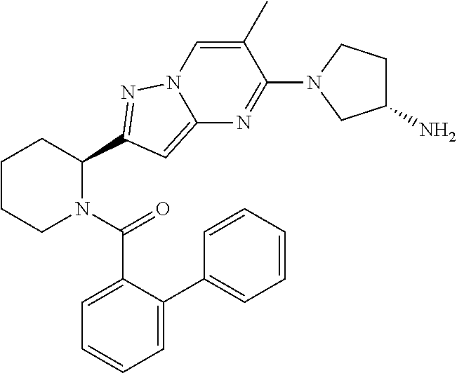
C1CCN(C(=O)C2=CC=CC=C2C2=CC=CC=C2)C(C2=NN3C(=C2)N=C(N2CC(N)CC2)C(C)=C3)C1
